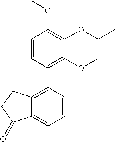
C1=CC(C2=C3C(=CC=C2)C(=O)CC3)=C(OC)C(OCC)=C1OC
